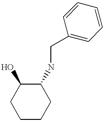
OC1CCCCC1NCC1=CC=CC=C1
